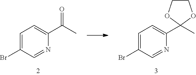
C1=C(Br)C=NC(C2(C)OCCO2)=C1.C1=C(Br)C=NC(C(C)=O)=C1
